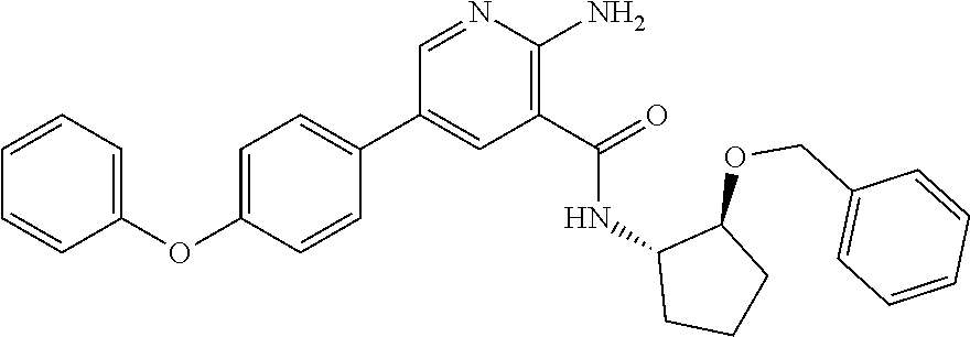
C1=C(OC2=CC=CC=C2)C=CC(C2=CC(C(=O)NC3CCCC3OCC3=CC=CC=C3)=C(N)N=C2)=C1
